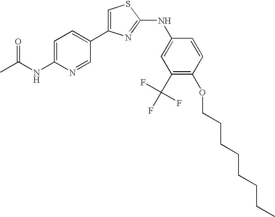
C1=C(C2=CC=C(NC(C)=O)N=C2)N=C(NC2=CC(C(F)(F)F)=C(OCCCCCCCC)C=C2)S1
